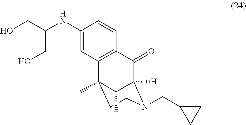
C1(=O)C2([H])N(CC3CC3)CCC(C)(C3=C1C=CC(NC(CO)CO)=C3)C2C
